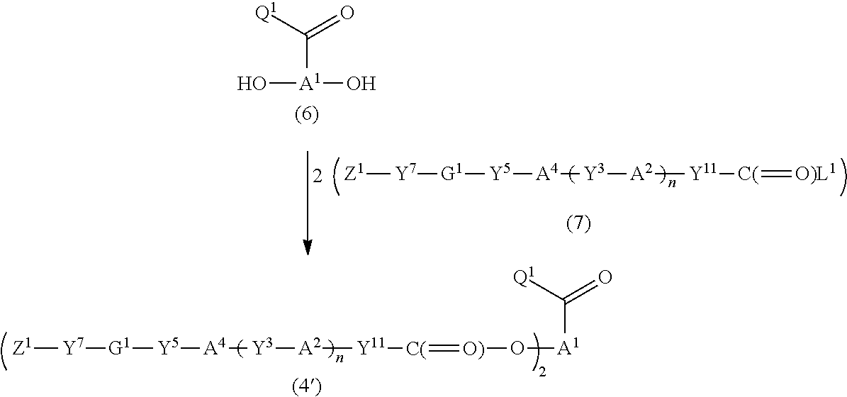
[Z1][Y7][G1][Y5][A4][Y3][A2][Y11][C(]=[O)]O[A1]C(=O)[Q1].O[A1](O)C(=O)[Q1].[Z1][Y7][G1][Y5][A4][Y3][A2][Y11][C(]=[O)L1]
